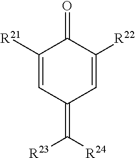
C1([R21])=CC(=C([R24])[R23])C=C([R22])C1=O
